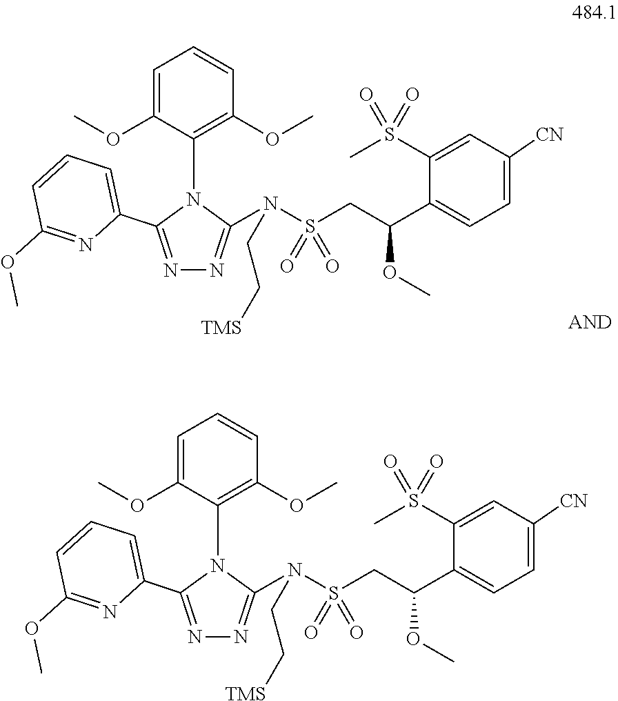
N1=C(C2=CC=CC(OC)=N2)N(C2=C(OC)C=CC=C2OC)C(N(S(CC(C2=CC=C([CN])C=C2S(C)(=O)=O)OC)(=O)=O)CC[TMS])=N1.N1=C(C2=CC=CC(OC)=N2)N(C2=C(OC)C=CC=C2OC)C(N(S(CC(C2=CC=C([CN])C=C2S(C)(=O)=O)OC)(=O)=O)CC[TMS])=N1
